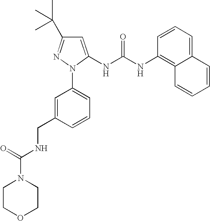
C1=C(NC(NC2=C3C(=CC=C2)C=CC=C3)=O)N(C2=CC=CC(CNC(N3CCOCC3)=O)=C2)N=C1C(C)(C)C
